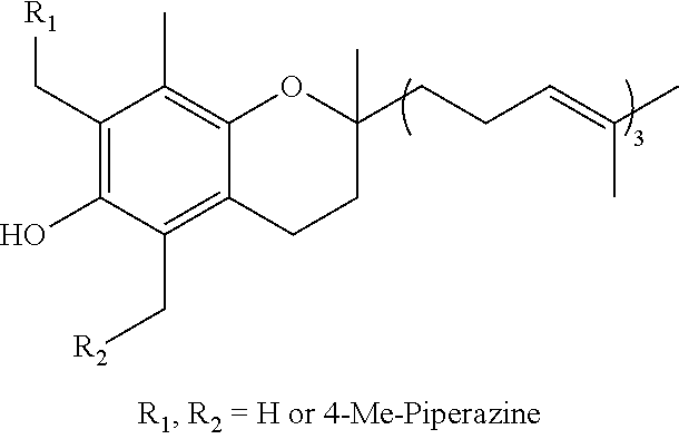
C1(C[R1])=C(O)C(C[R2])=C2C(=C1C)OC(C)(CCC=C(C)C)CC2
